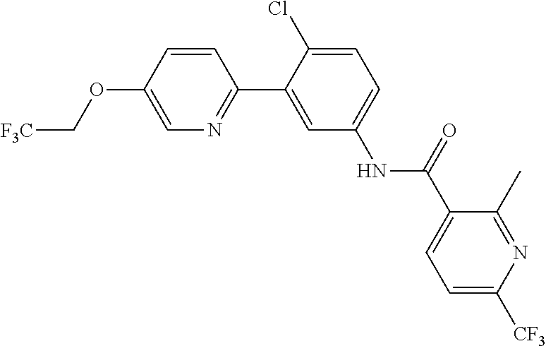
C1(C)=NC([CF3])=CC=C1C(NC1=CC=C(Cl)C(C2=NC=C(OC[F3C])C=C2)=C1)=O
